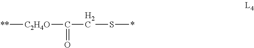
[**][C2H4O]C(=O)CS*
